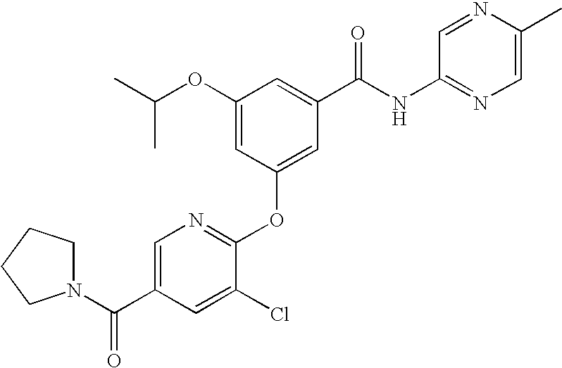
C1(OC(C)C)=CC(OC2=NC=C(C(=O)N3CCCC3)C=C2Cl)=CC(C(NC2=NC=C(C)N=C2)=O)=C1
